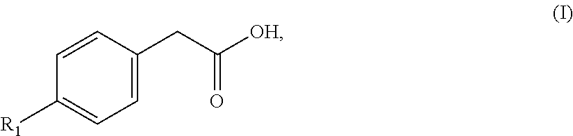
C1=C(CC([OH])=O)C=CC([R1])=C1
